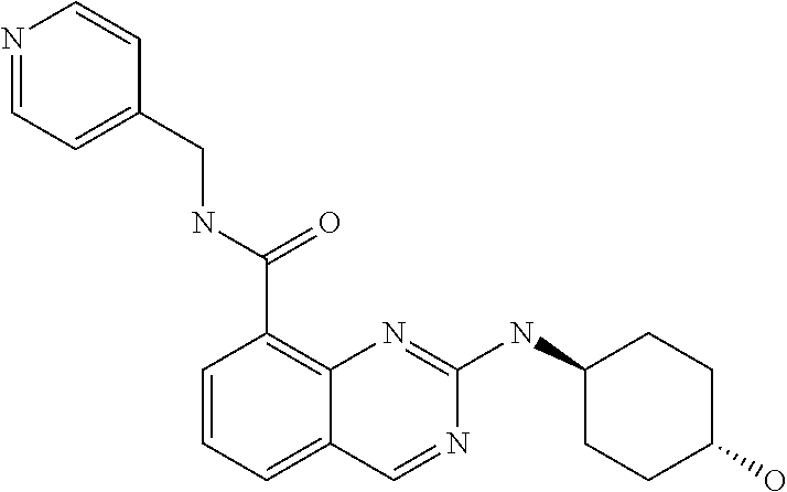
C1=CC=C2C(=C1C(NCC1=CC=NC=C1)=O)N=C(NC1CCC(O)CC1)N=C2
